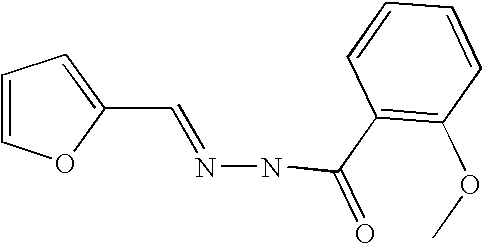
C1(C=NNC(=O)C2=C(OC)C=CC=C2)=CC=CO1
